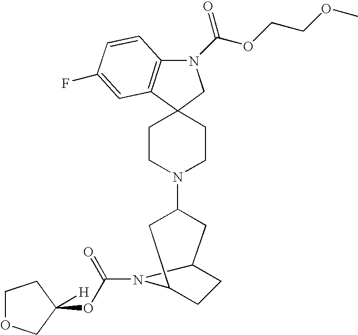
N1(C(OCCOC)=O)C2=C(C3(C1)CCN(C1CC4CCC(C1)N4C(=O)OC1([H])CCOC1)CC3)C=C(F)C=C2
